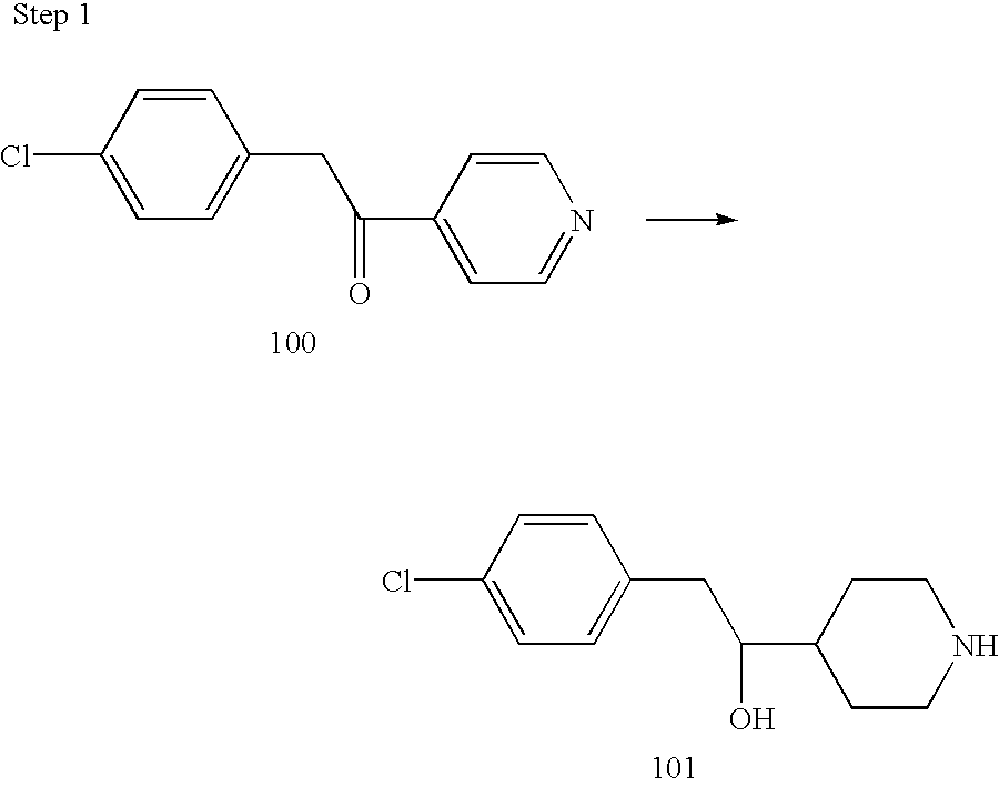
C1(Cl)=CC=C(CC(C2=CC=NC=C2)=O)C=C1.C1(Cl)=CC=C(CC(C2CCNCC2)O)C=C1
